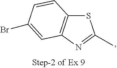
S1C2=C(N=C1C)C=C(Br)C=C2
